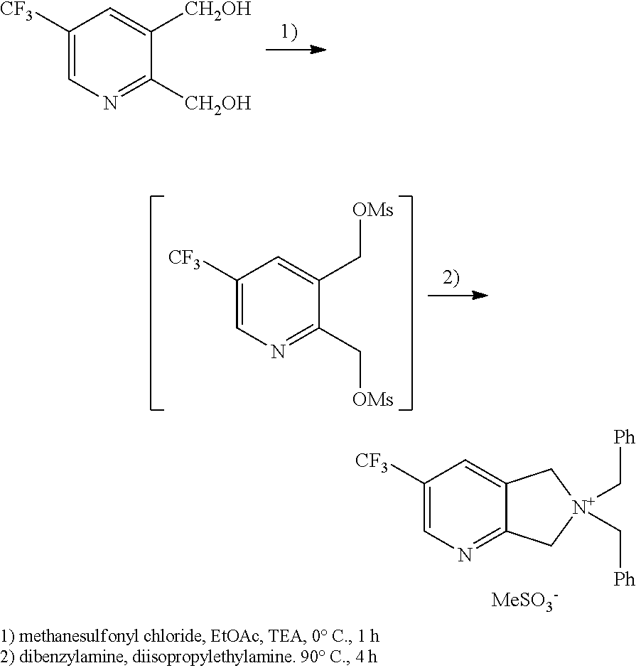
C1([CF3])=CN=C([CH2OH])C([CH2OH])=C1.C1([CF3])=CN=C(C[OMs])C(C[OMs])=C1.C1([CF3])=CN=C2C(=C1)C[N+](C[Ph])(C[Ph])C2.[MeSO3-]
